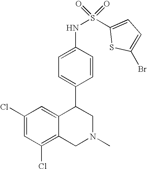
C1(Cl)=C2C(=CC(Cl)=C1)C(C1=CC=C(NS(=O)(=O)C3=CC=C(Br)S3)C=C1)CN(C)C2
